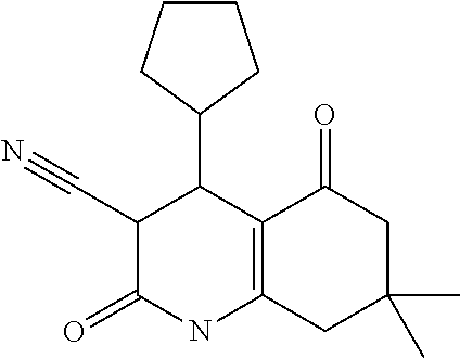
C1CCC(C2C(C#N)C(=O)NC3=C2C(=O)CC(C)(C)C3)C1
